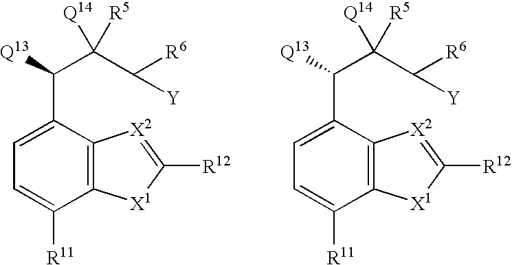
C1=C(C([Q13])C(C([Y])[R6])([Q14])[R5])C2=C(C([R11])=C1)[X1]C([R12])=[X2]2.C1=C(C([Q13])C(C([Y])[R6])([Q14])[R5])C2=C(C([R11])=C1)[X1]C([R12])=[X2]2
